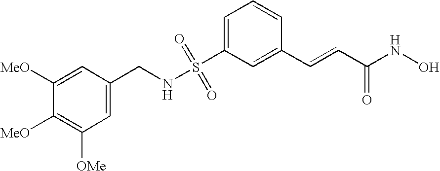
S(C1=CC=CC(C=CC(NO)=O)=C1)(=O)(=O)NCC1=CC([OMe])=C([MeO])C([MeO])=C1
